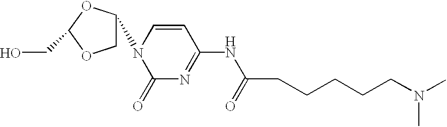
C1C(N2C(=O)N=C(NC(=O)CCCCCN(C)C)C=C2)OC(CO)O1
